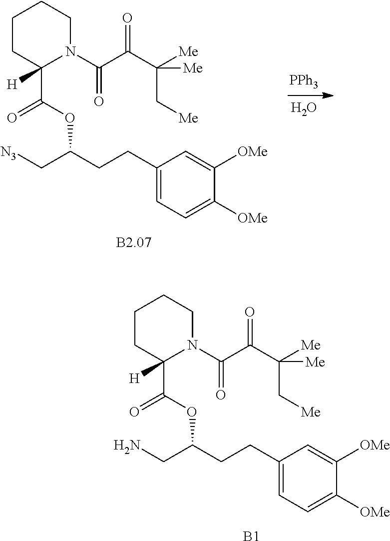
[PPh3].O.C([N3])C(CCC1=CC=C([OMe])C([OMe])=C1)OC(=O)C1([H])N(C(C(C([Me])(C[Me])[Me])=O)=O)CCCC1.C(N)C(CCC1=CC=C([OMe])C([OMe])=C1)OC(=O)C1([H])N(C(C(C([Me])(C[Me])[Me])=O)=O)CCCC1.[B1]
